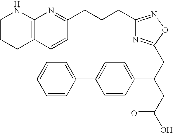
C1CCC2=C(N1)N=C(CCCC1=NOC(CC(CC(O)=O)C3=CC=C(C4=CC=CC=C4)C=C3)=N1)C=C2
